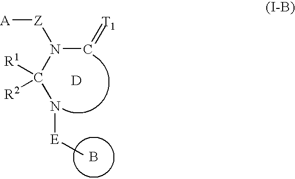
[A][Z]N(C=[T1])C(N[E]C)([R1])[R2].[D].B
